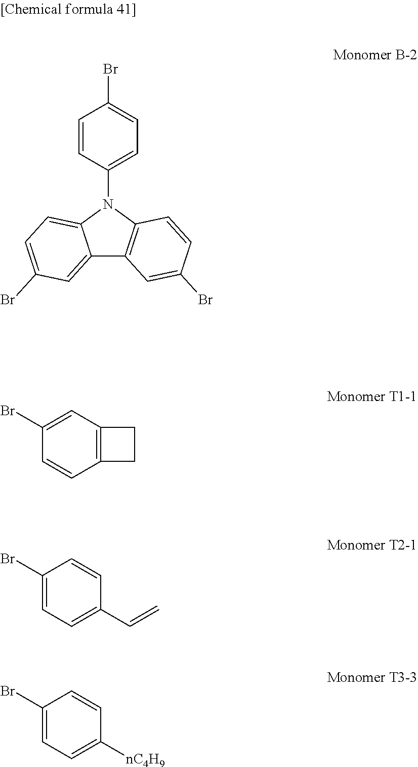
C12=CC(Br)=CC=C1N(C1=CC=C(Br)C=C1)C1=C2C=C(Br)C=C1.C12=C(C=C(Br)C=C1)CC2.C1(C=C)=CC=C(Br)C=C1.C1([nC4H9])=CC=C(Br)C=C1
